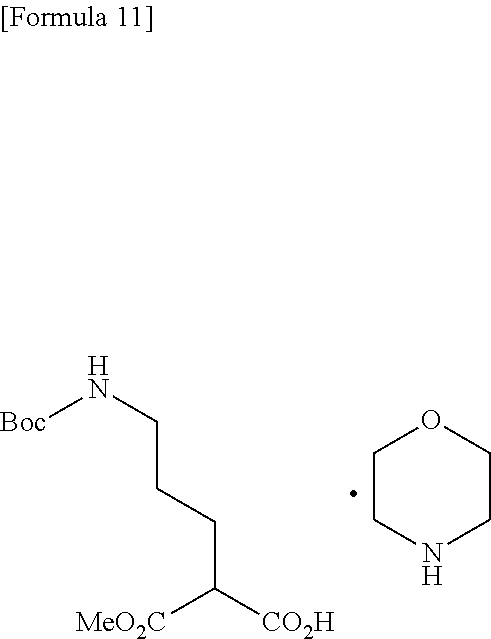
[Boc]NCCCC([CO2H])[MeO2C].C1CNCCO1
